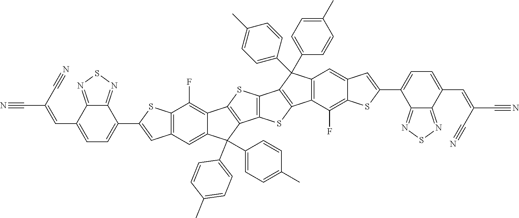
C12=CC3=C(C(F)=C1C1=C(C2(C2=CC=C(C)C=C2)C2=CC=C(C)C=C2)C2=C(S1)C1=C(S2)C2=C(C1(C1=CC=C(C)C=C1)C1=CC=C(C)C=C1)C=C1C(=C2F)SC(C2=CC=C(C=C(C#N)C#N)C4=NSN=C24)=C1)SC(C1=CC=C(C=C(C#N)C#N)C2=NSN=C12)=C3
